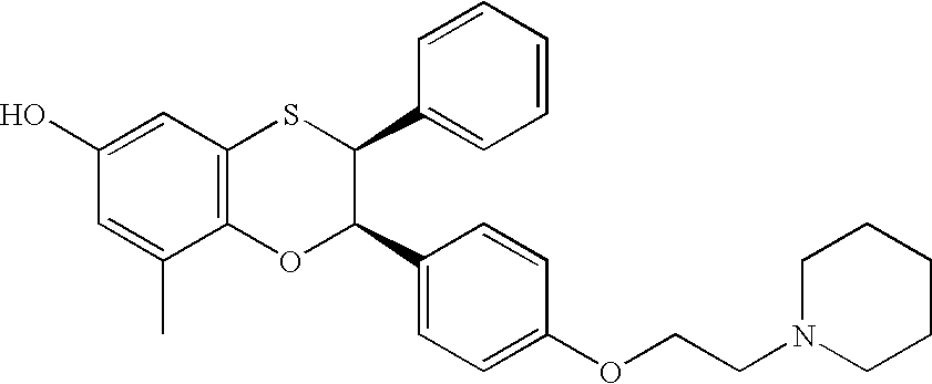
C1(O)=CC2=C(C(C)=C1)OC(C1=CC=C(OCCN3CCCCC3)C=C1)C(C1=CC=CC=C1)S2
